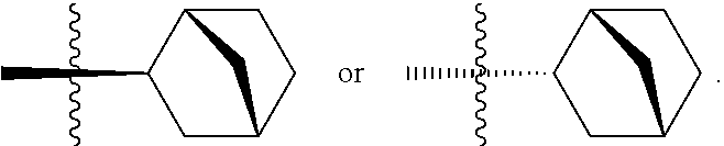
C1C2CCC(C2)C1C.C1C2CCC(C2)C1C
